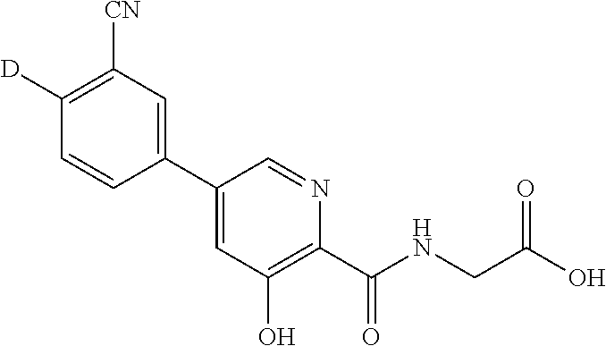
C1(C2=CC(O)=C(C(NCC(O)=O)=O)N=C2)=CC([CN])=C([D])C=C1
